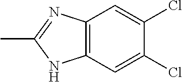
C12=C(C=C(Cl)C(Cl)=C1)NC(C)=N2
